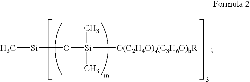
[Si]([O(C2H4O)a(C3H6O)bR])(O[Si]C)(C)C
